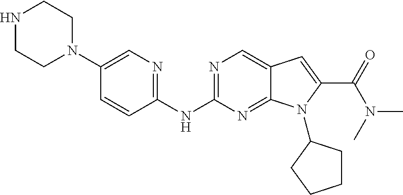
N1CCN(C2=CN=C(NC3=NC=C4C(=N3)N(C3CCCC3)C(C(=O)N(C)C)=C4)C=C2)CC1
